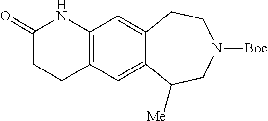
C1(=O)CCC2=C(N1)C=C1C(=C2)C([Me])CN([Boc])CC1
